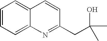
C1=CC=C2C(=C1)C=CC(CC(C)(O)C)=N2
